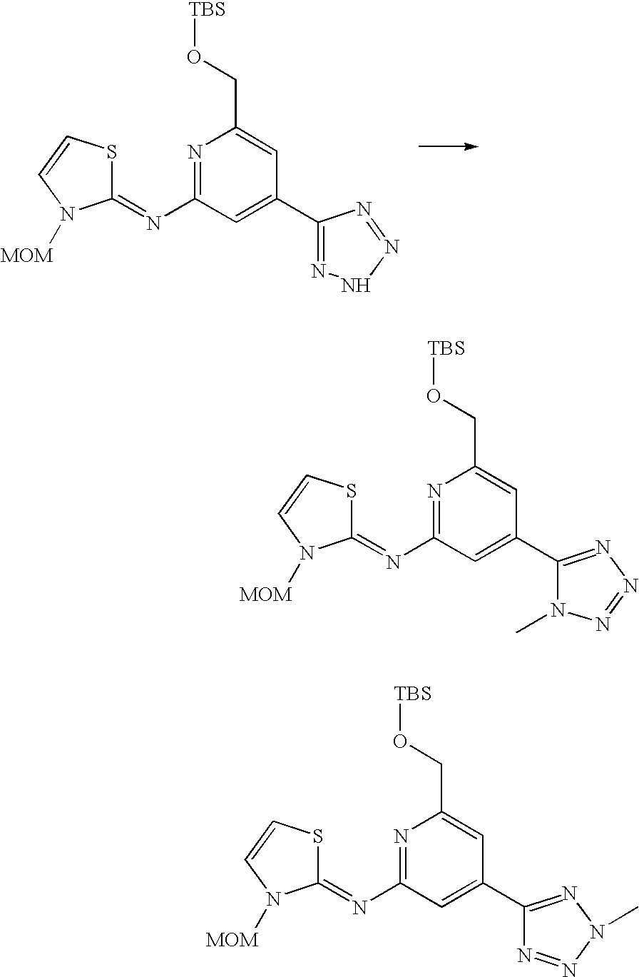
N1=C(N=C2SC=CN2[MOM])C=C(C2=NN=NN2C)C=C1CO[TBS].N1=C(N=C2SC=CN2[MOM])C=C(C2=NN(C)N=N2)C=C1CO[TBS].N1=C(N=C2SC=CN2[MOM])C=C(C2=NNN=N2)C=C1CO[TBS]
